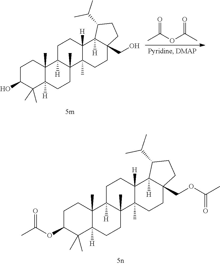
C1C(OC(=O)C)C(C)(C)C2([H])C(C)(C1)C1([H])C(C)(CC2)C2(C)C([H])(CC1)C1([H])C(COC(=O)C)(CC2)CCC1C(C)C.C1C(O)C(C)(C)C2([H])C(C)(C1)C1([H])C(C)(CC2)C2(C)C([H])(CC1)C1([H])C(CO)(CC2)CCC1C(C)C.CC(=O)OC(=O)C
